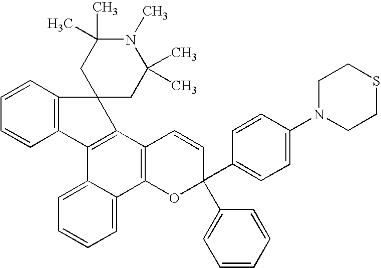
C1=CC2=C(C=C1)C1=C(C3=C(C4=CC=CC=C14)OC(C1=CC=C(N4CCSCC4)C=C1)(C1=CC=CC=C1)C=C3)C21CC(C)(C)N(C)C(C)(C)C1
